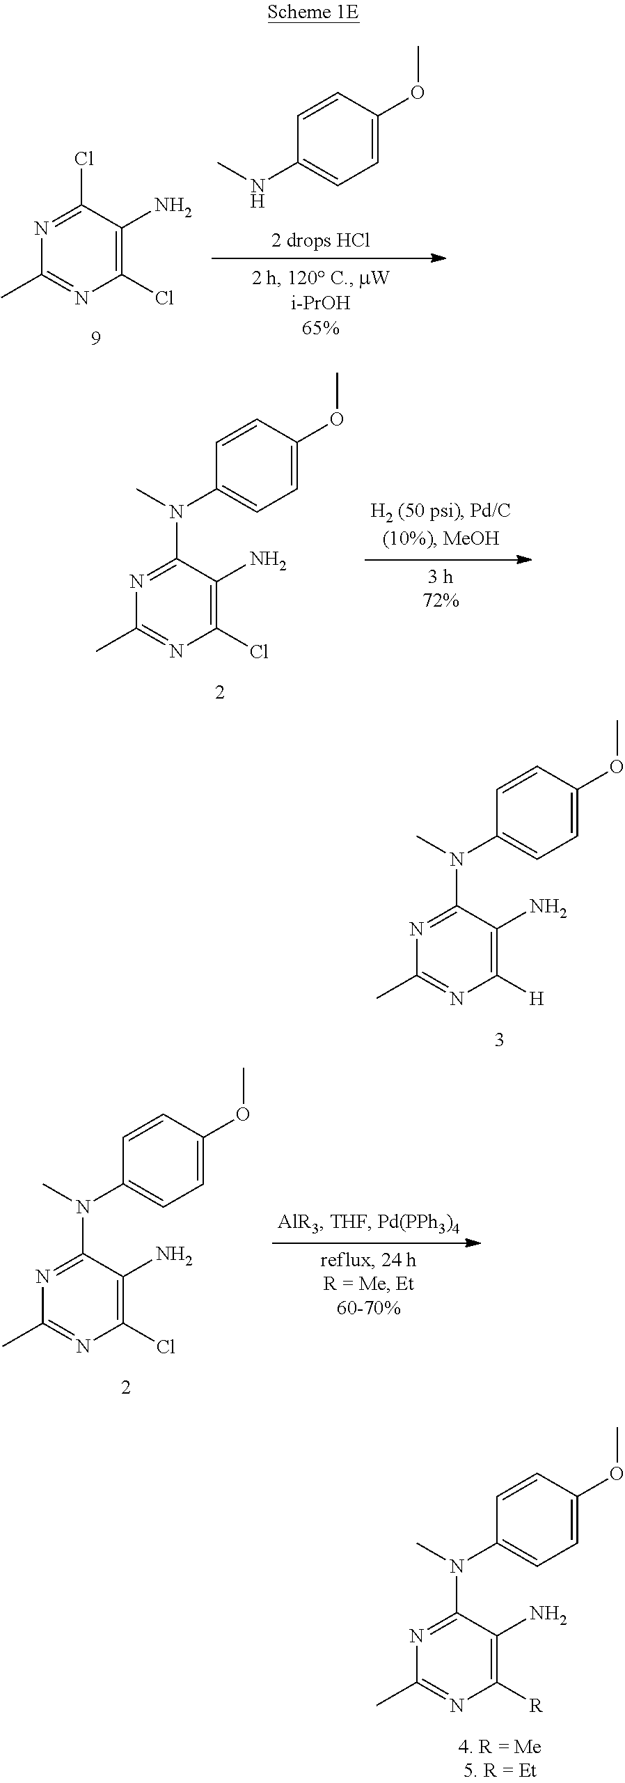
C1=CC(OC)=CC=C1NC.N1=C(Cl)C(N)=C(Cl)N=C1C.N1=C(N(C)C2=CC=C(OC)C=C2)C(N)=C(Cl)N=C1C.N1=C(N(C)C2=CC=C(OC)C=C2)C(N)=C([H])N=C1C.N1=C(N(C)C2=CC=C(OC)C=C2)C(N)=C(Cl)N=C1C.N1=C(N(C)C2=CC=C(OC)C=C2)C(N)=C([R])N=C1C
